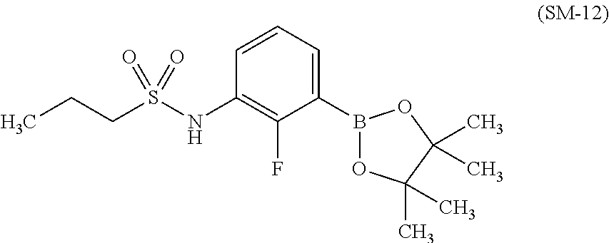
C1(NS(CCC)(=O)=O)=C(F)C(B2OC(C)(C)C(C)(C)O2)=CC=C1
